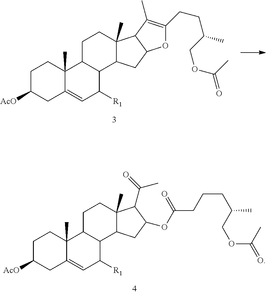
C1C([AcO])CC2=CC([R1])C3C(C2(C)C1)CCC1(C)C3CC(OC(CCCC(COC(C)=O)C)=O)C1C(=O)C.C1C([AcO])CC2=CC([R1])C3C(C2(C)C1)CCC1(C)C3CC2C1C(C)=C(CCC(COC(C)=O)C)O2
